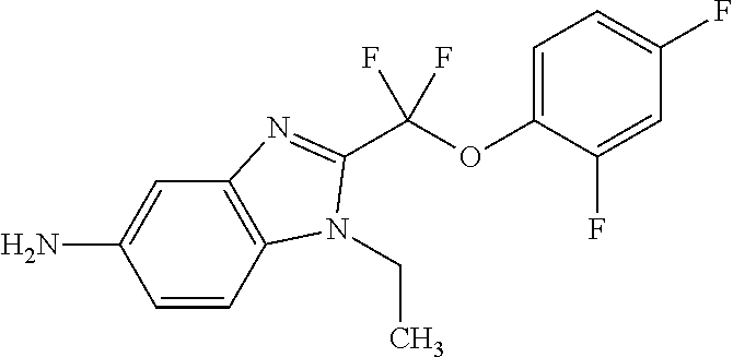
O(C1=CC=C(F)C=C1F)C(F)(F)C1=NC2=C(C=CC(N)=C2)N1CC
